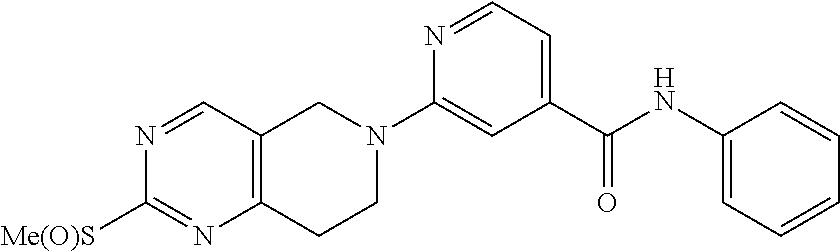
C12=C(C=NC([Me(O)S])=N1)CN(C1=CC(C(NC3=CC=CC=C3)=O)=CC=N1)CC2
